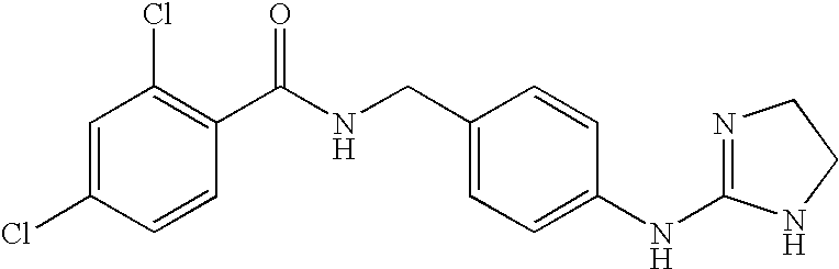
C1=C(Cl)C=CC(C(NCC2=CC=C(NC3=NCCN3)C=C2)=O)=C1Cl
